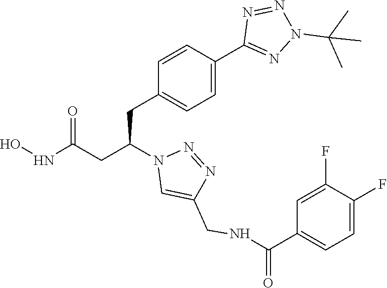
C1(CC(CC(NO)=O)N2C=C(CNC(C3=CC=C(F)C(F)=C3)=O)N=N2)=CC=C(C2=NN(C(C)(C)C)N=N2)C=C1
